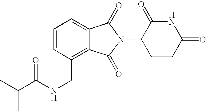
C1=C2C(=C(CNC(C(C)C)=O)C=C1)C(=O)N(C1CCC(=O)NC1=O)C2=O
